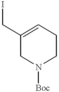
C1(CI)=CCCN([Boc])C1
